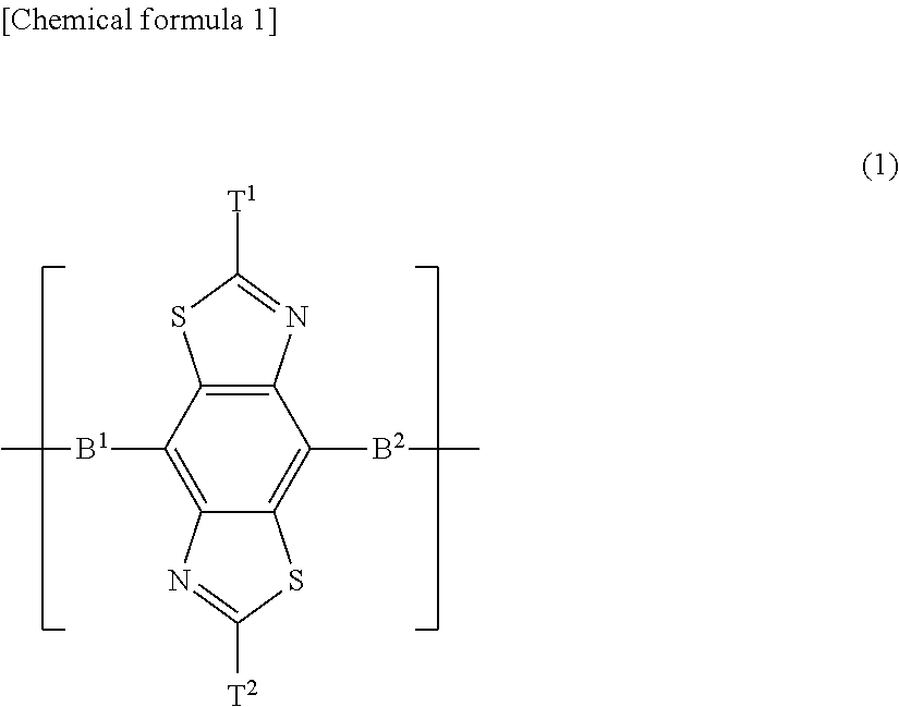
C12=C(C([B1]C)=C3C(=C1[B2]C)SC([T2])=N3)SC([T1])=N2
